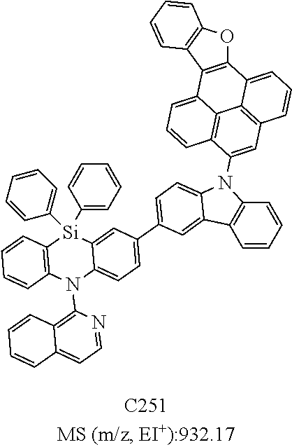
C12=C(N(C3=C4C(=CC=N3)C=CC=C4)C3=CC=C(C4=CC=C5N(C6=CC7=C8C9=C6C=CC=C9C6=C(C8=CC=C7)OC7=C6C=CC=C7)C6=C(C=CC=C6)C5=C4)C=C3[Si]1(C1=CC=CC=C1)C1=CC=CC=C1)C=CC=C2
